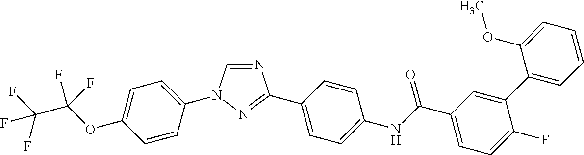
C1=CC(N2C=NC(C3=CC=C(NC(C4=CC=C(F)C(C5=CC=CC=C5OC)=C4)=O)C=C3)=N2)=CC=C1OC(C(F)(F)F)(F)F
